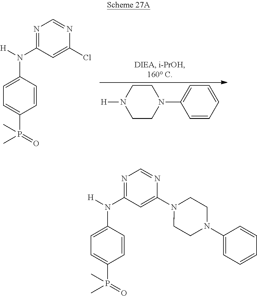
C1=CC=CC=C1N1CCN([H])CC1.C1=CC(N(C2=NC=NC(Cl)=C2)[H])=CC=C1P(=O)(C)C.C1=CC(N(C2=NC=NC(N3CCN(C4=CC=CC=C4)CC3)=C2)[H])=CC=C1P(=O)(C)C
